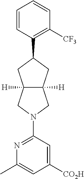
C1=CC(C2CC3([H])C([H])(C2)CN(C2=NC(C)=CC([CO2H])=C2)C3)=C([CF3])C=C1
